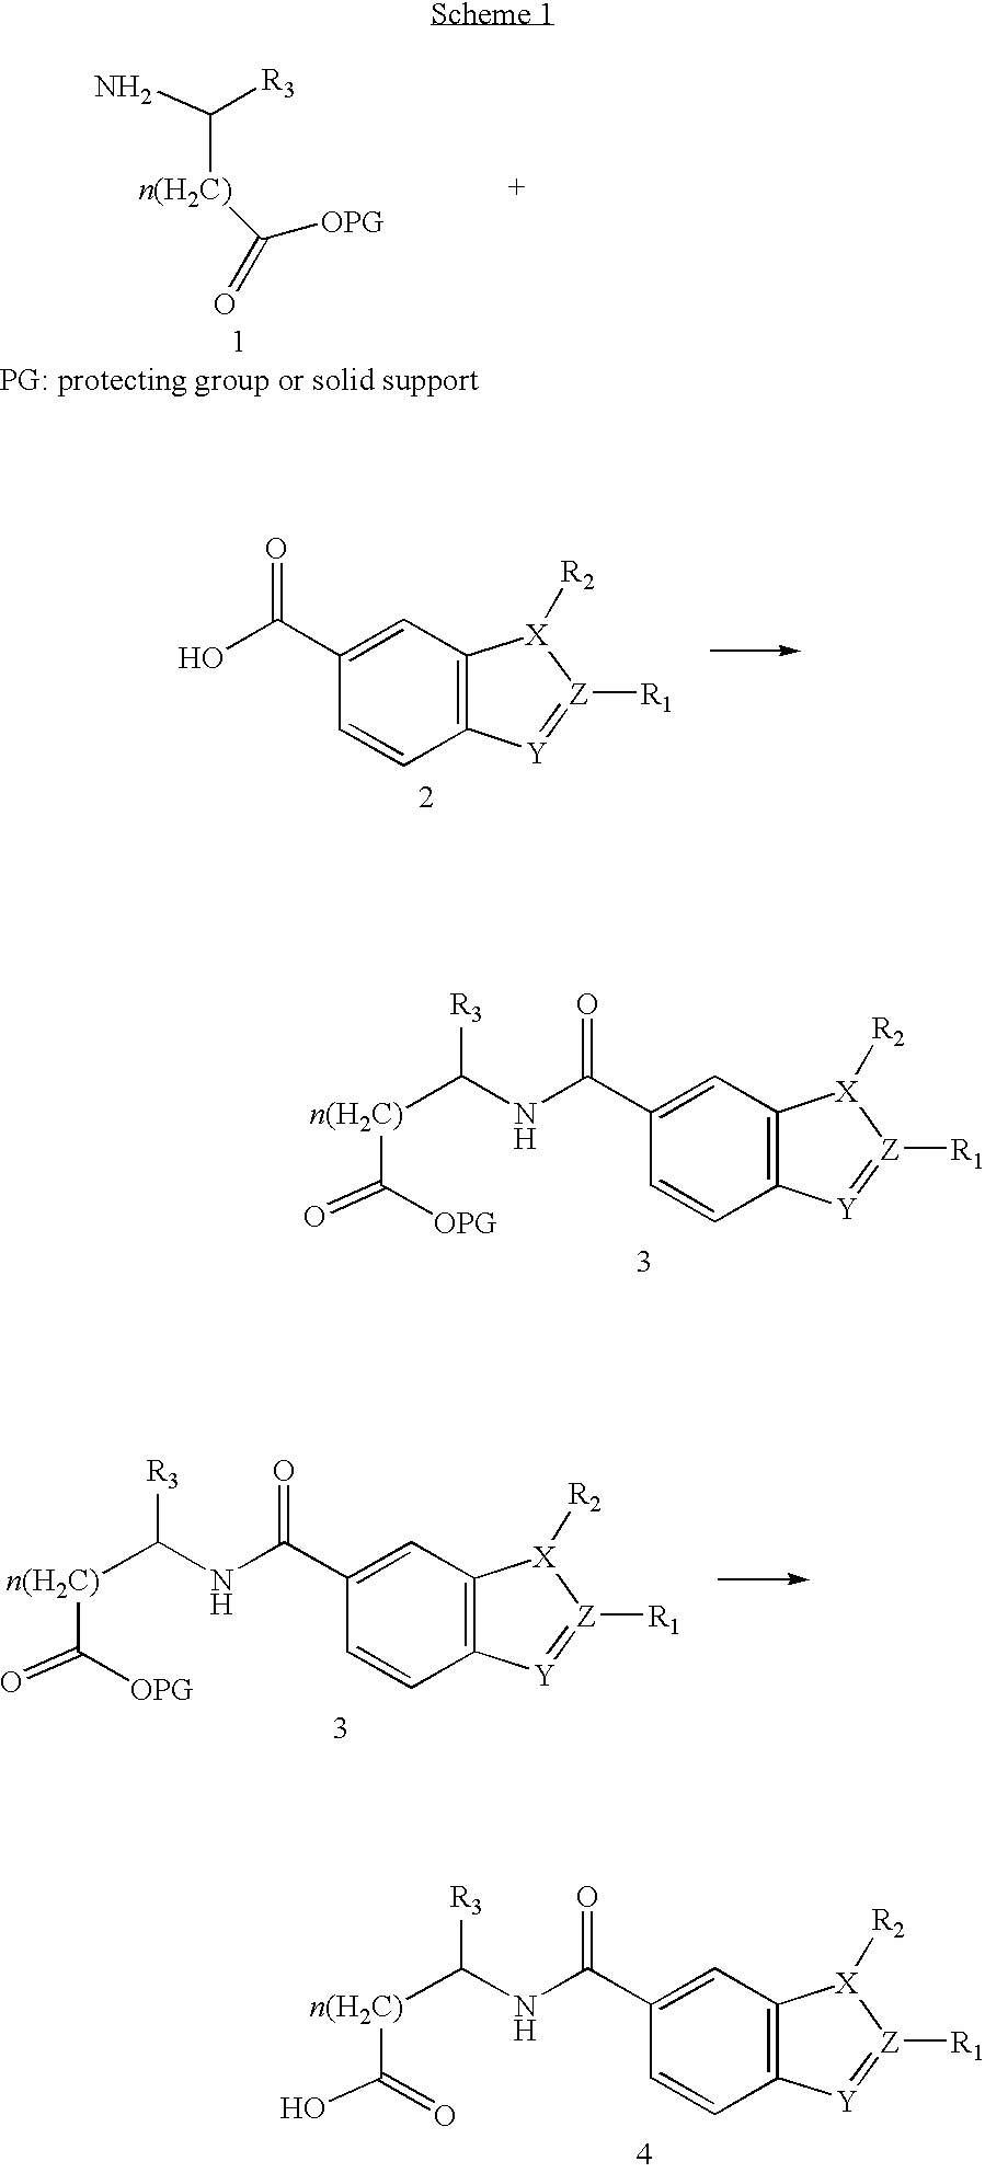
C([n(H2C)]C(=O)[OPG])([R3])N.C12=C(C=C(C(=O)O)C=C1)[X]([R2])[Z]([R1])=[Y]2.[n(H2C)](C([OPG])=O)C(NC(C1=CC2=C(C=C1)[Y]=[Z]([R1])[X]2[R2])=O)[R3].[n(H2C)](C([OPG])=O)C(NC(C1=CC2=C(C=C1)[Y]=[Z]([R1])[X]2[R2])=O)[R3].[n(H2C)](C(=O)O)C(NC(C1=CC2=C(C=C1)[Y]=[Z]([R1])[X]2[R2])=O)[R3]
